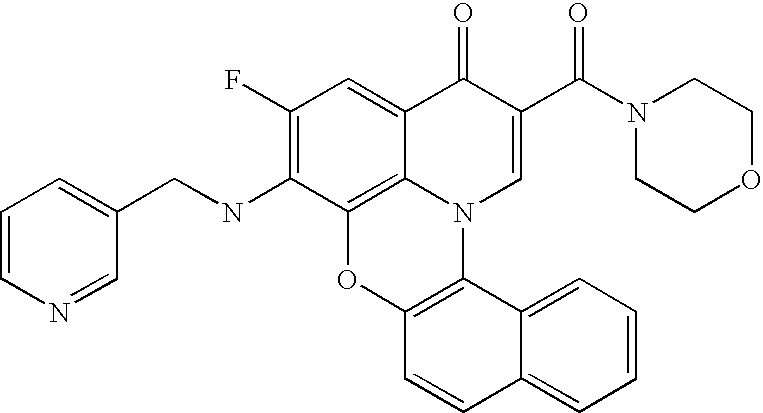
C1(NCC2=CC=CN=C2)=C(F)C=C2C3=C1OC1=C(N3C=C(C(N3CCOCC3)=O)C2=O)C2=CC=CC=C2C=C1
